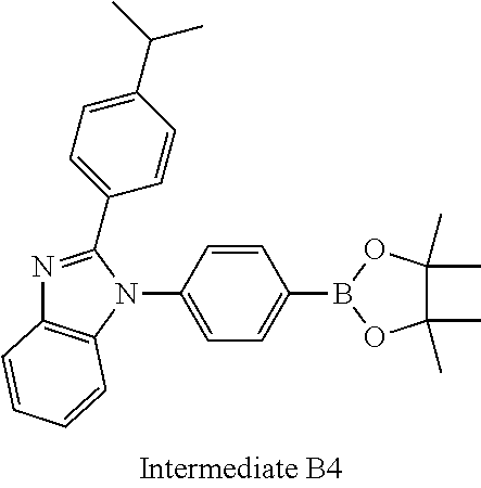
C1=C(N2C(C3=CC=C(C(C)C)C=C3)=NC3=C2C=CC=C3)C=CC(B2OC(C)(C)C(C)(C)O2)=C1
